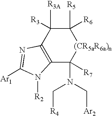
C12=C(C([R3A])([R3])C([R5])([R6])[(CR5aR6a)n]C1(N(C[R4])C[Ar2])[R7])N=C([Ar1])N2[R2]
